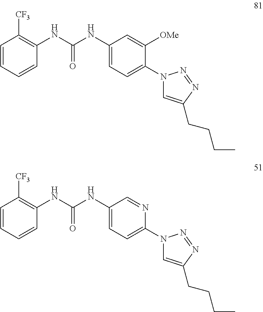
C1([CF3])=C(NC(NC2=CC=C(N3C=C(CCCC)N=N3)C([OMe])=C2)=O)C=CC=C1.C1([CF3])=C(NC(NC2=CC=C(N3C=C(CCCC)N=N3)N=C2)=O)C=CC=C1
